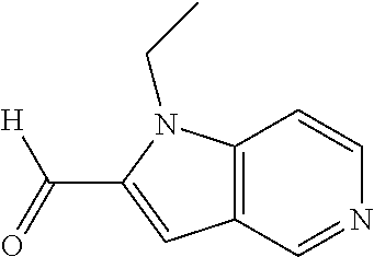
C12=C(N(CC)C(C([H])=O)=C1)C=CN=C2
